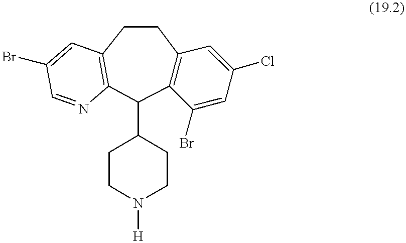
C12=C(CCC3=C(C1C1CCN([H])CC1)N=CC(Br)=C3)C=C(Cl)C=C2Br
